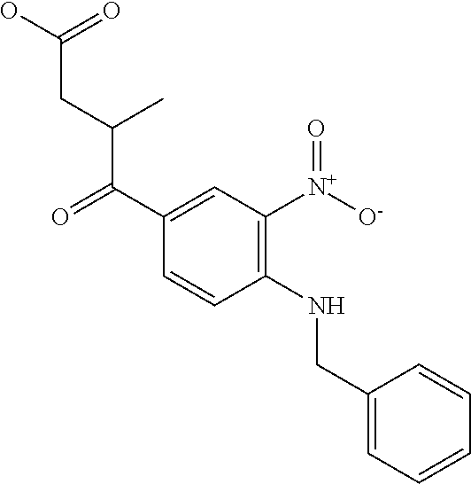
C1(C(C(CC(O)=O)C)=O)=CC([N+]([O-])=O)=C(NCC2=CC=CC=C2)C=C1
